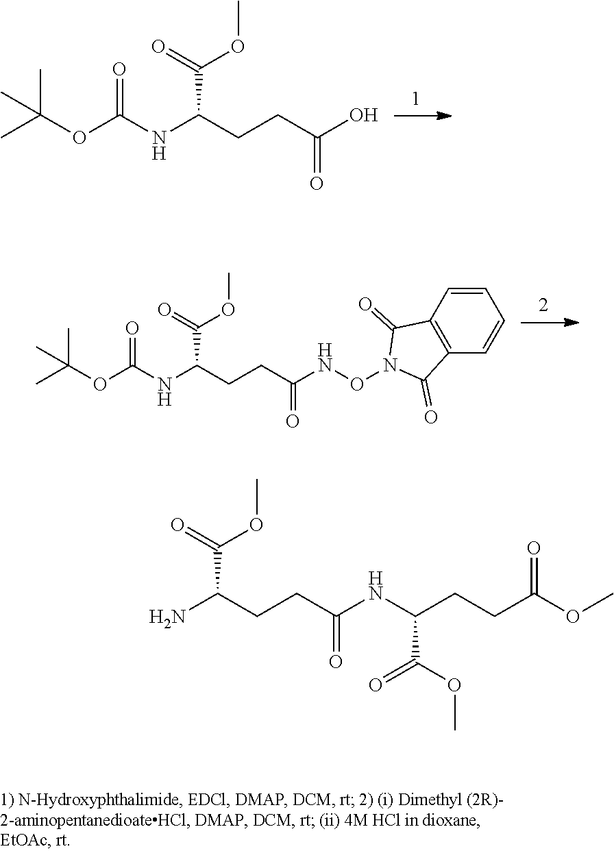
CC(OC(NC(CCC(O)=O)C(=O)OC)=O)(C)C.CC(OC(NC(CCC(NON1C(=O)C2=C(C=CC=C2)C1=O)=O)C(=O)OC)=O)(C)C.NC(CCC(NC(CCC(OC)=O)C(OC)=O)=O)C(=O)OC
